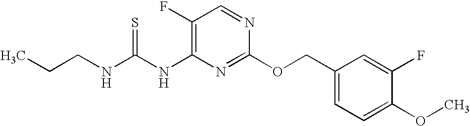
N1=CC(F)=C(NC(NCCC)=S)N=C1OCC1=CC=C(OC)C(F)=C1
